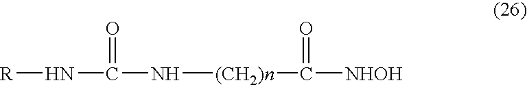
N([(CH2)n]C([NHOH])=O)C(N[R])=O
